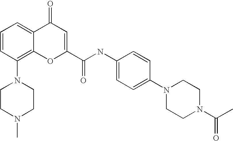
C1=CC(N2CCN(C)CC2)=C2C(=C1)C(=O)C=C(C(NC1=CC=C(N3CCN(C(C)=O)CC3)C=C1)=O)O2
